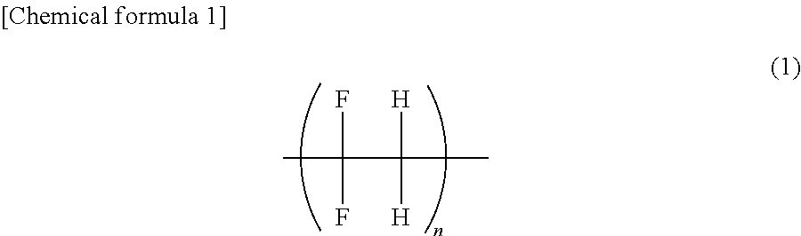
CC(C(C)([H])[H])(F)F
